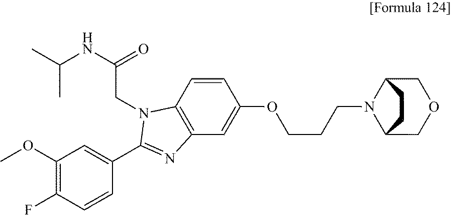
C(NC(C)C)(CN1C2=C(C=C(OCCCN3C4COCC3CC4)C=C2)N=C1C1=CC(OC)=C(F)C=C1)=O
